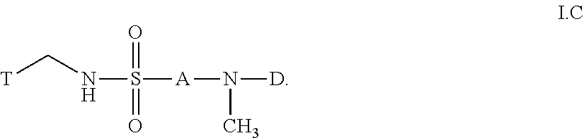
[T]CNS([A]N([D])C)(=O)=O
